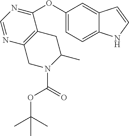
C1(OC2=CC=C3C(=C2)C=CN3)=NC=NC2=C1CC(C)N(C(=O)OC(C)(C)C)C2
